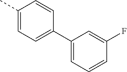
C1(C)=CC=C(C2=CC=CC(F)=C2)C=C1
